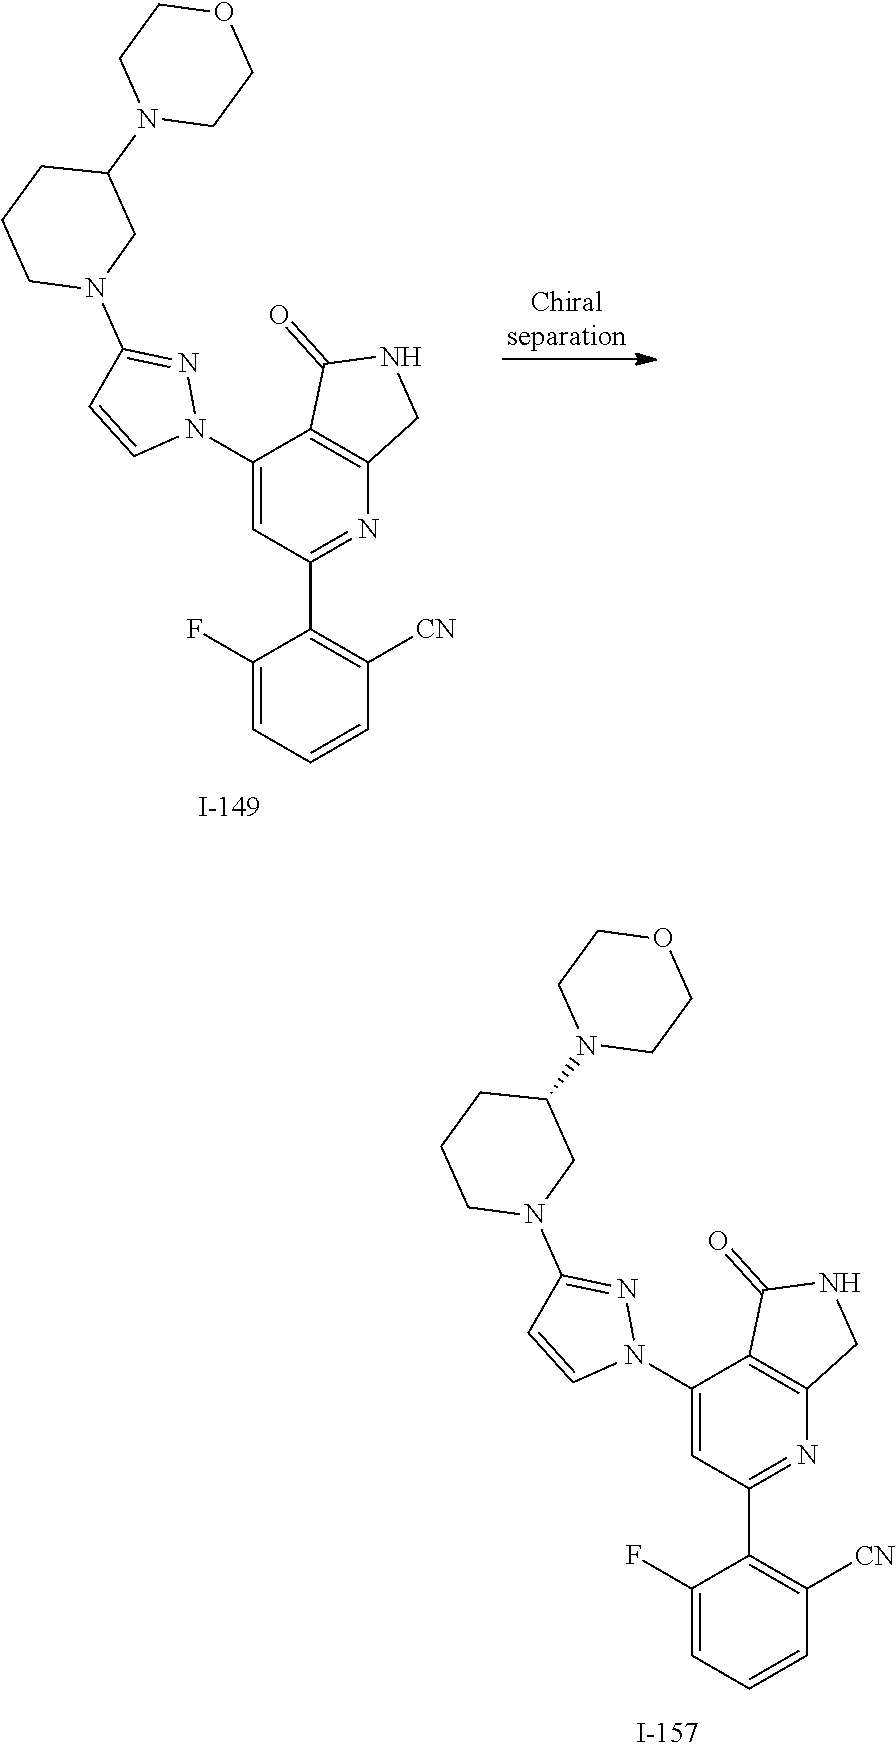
N1=C(N2CC(N3CCOCC3)CCC2)C=CN1C1=CC(C2=C([CN])C=CC=C2F)=NC2=C1C(=O)NC2.N1=C(N2CC(N3CCOCC3)CCC2)C=CN1C1=CC(C2=C([CN])C=CC=C2F)=NC2=C1C(=O)NC2
